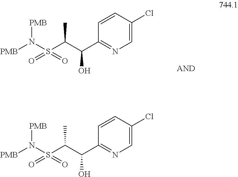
C1=CC(Cl)=CN=C1C(O)C(S(N([PMB])[PMB])(=O)=O)C.C1=CC(Cl)=CN=C1C(O)C(S(N([PMB])[PMB])(=O)=O)C
